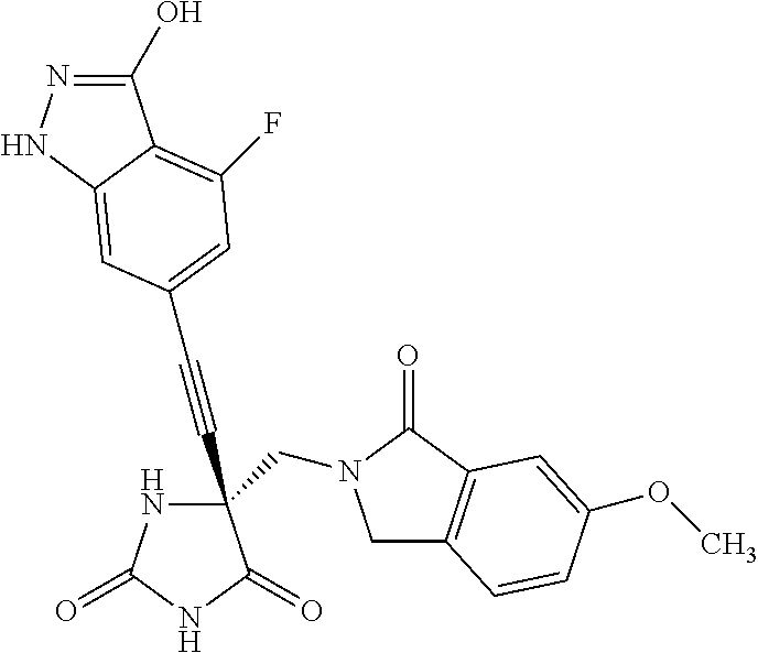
C(#CC1(CN2CC3=C(C2=O)C=C(OC)C=C3)NC(=O)NC1=O)C1=CC(F)=C2C(O)=NNC2=C1
